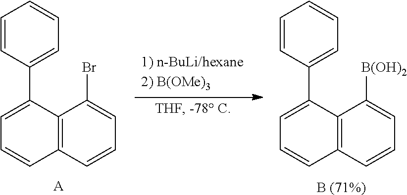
C12=C(C=CC=C1Br)C=CC=C2C1=CC=CC=C1.[A].C12=C(C=CC=C1[B(OH)2])C=CC=C2C1=CC=CC=C1.[B (71%)]
